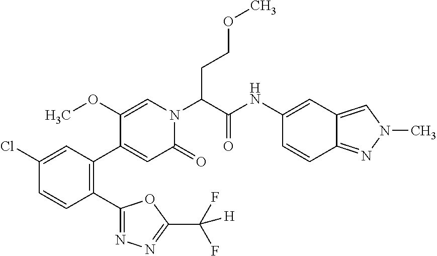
C1(Cl)=CC(C2=CC(=O)N(C(C(NC3=CC4=CN(C)N=C4C=C3)=O)CCOC)C=C2OC)=C(C2=NN=C(C(F)(F)[H])O2)C=C1
